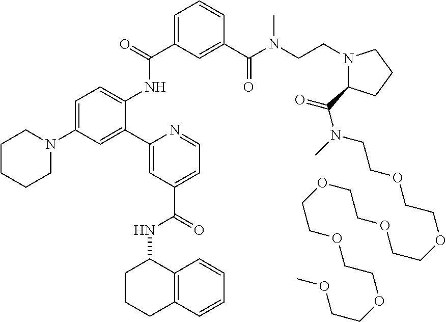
C1=C(C(=O)NC2=CC=C(N3CCCCC3)C=C2C2=CC(C(=O)NC3CCCC4=C3C=CC=C4)=CC=N2)C=C(C(N(CCN2C(C(=O)N(CCOCCOCCOCCOCCOCCOCCOC)C)CCC2)C)=O)C=C1
